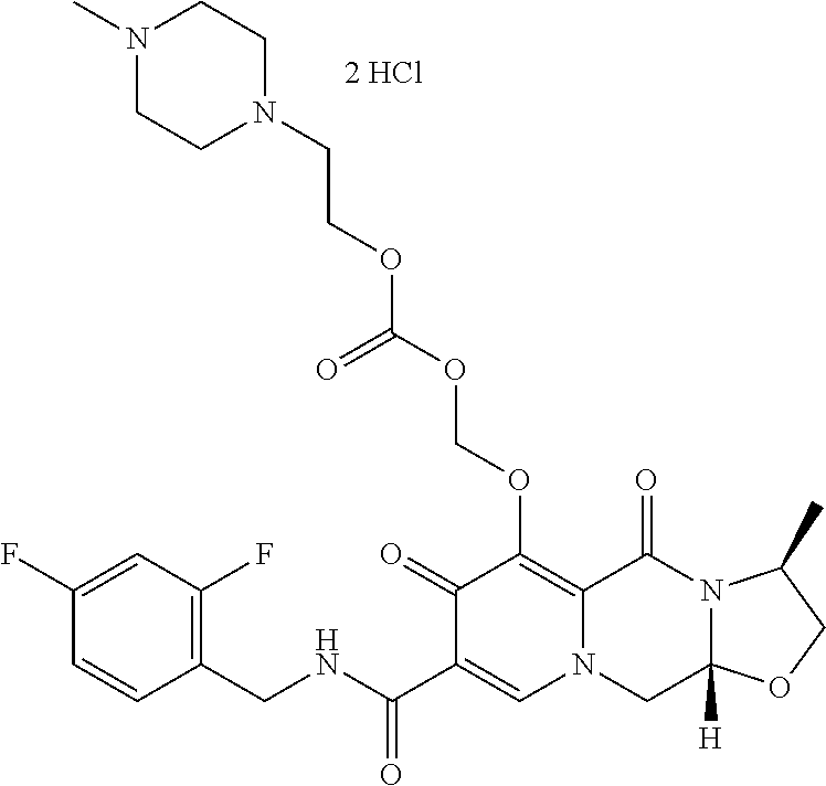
C1(CNC(C2=CN3C(=C(OCOC(OCCN4CCN(C)CC4)=O)C2=O)C(=O)N2C([H])(C3)OCC2C)=O)=C(F)C=C(F)C=C1
